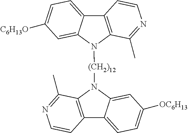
C12=C(N([(CH2)12]N3C4=C(C5=CC=C([OC6H13])C=C35)C=CN=C4C)C3=CC([C6H13O])=CC=C13)C(C)=NC=C2
